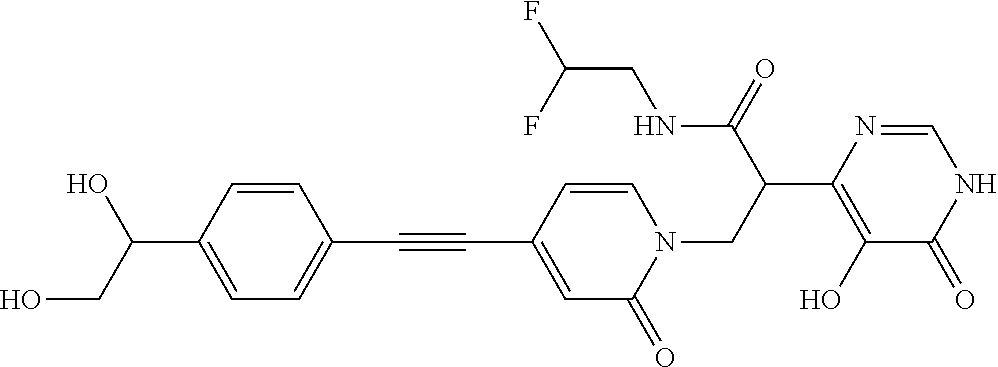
C1(C#CC2=CC=C(C(O)CO)C=C2)=CC(=O)N(CC(C2=C(O)C(=O)NC=N2)C(NCC(F)F)=O)C=C1
